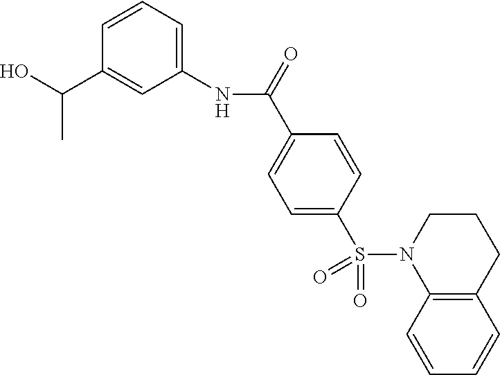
C1(NC(C2=CC=C(S(N3C4=C(C=CC=C4)CCC3)(=O)=O)C=C2)=O)=CC=CC(C(O)C)=C1
